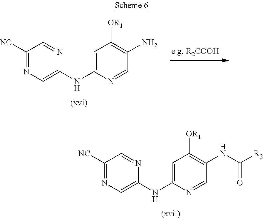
C1([NC])=NC=C(NC2=CC([OR1])=C(N)C=N2)N=C1.C1([NC])=NC=C(NC2=CC([OR1])=C(NC([R2])=O)C=N2)N=C1
